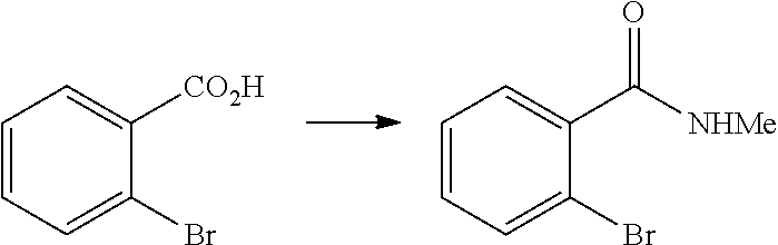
C1=CC=C(Br)C([CO2H])=C1.C1=CC=C(Br)C(C([NHMe])=O)=C1
